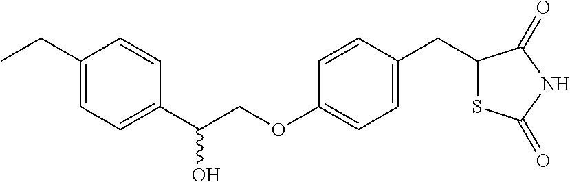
C1(CC)=CC=C(C(COC2=CC=C(CC3SC(=O)NC3=O)C=C2)O)C=C1
